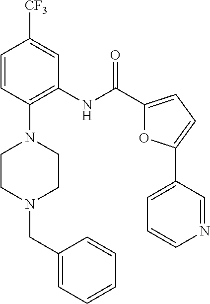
C1=CC(N2CCN(CC3=CC=CC=C3)CC2)=C(NC(C2=CC=C(C3=CC=CN=C3)O2)=O)C=C1[CF3]
